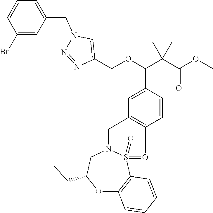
C1=C(C(OCC2=CN(CC3=CC=CC(Br)=C3)N=N2)C(C(=O)OC)(C)C)C=CC2=C1CN1S(=O)(=O2)C2=C(OC(CC)C1)C=CC=C2
